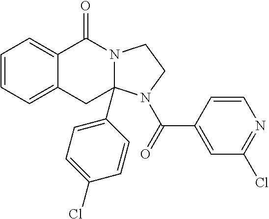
C1=CC=C2C(=C1)C(=O)N1CCN(C(=O)C3=CC(Cl)=NC=C3)C1(C1=CC=C(Cl)C=C1)C2
